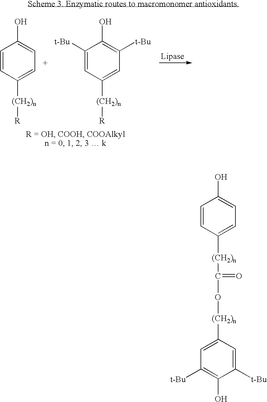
C1=CC([(CH2)n]C(=O)O[(CH2)n]C2=CC([t-Bu])=C(O)C([t-Bu])=C2)=CC=C1O.C1([t-Bu])=CC([(CH2)n][R])=CC([t-Bu])=C1O.C1=CC([(CH2)n][R])=CC=C1O
